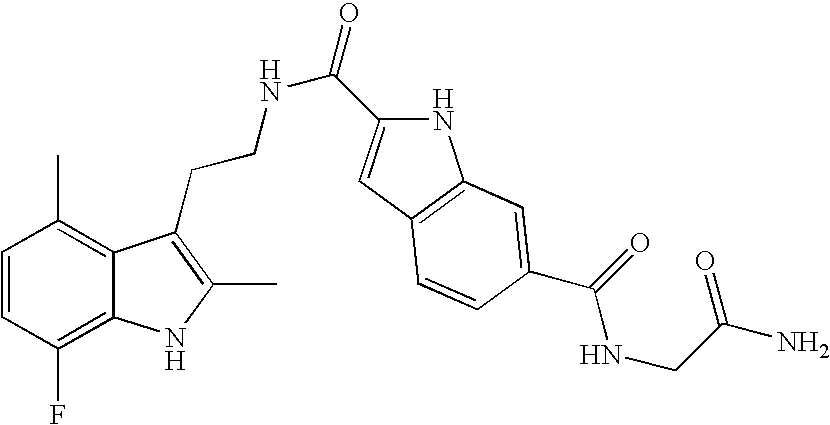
C1=CC(F)=C2C(=C1C)C(CCNC(=O)C1=CC3=C(N1)C=C(C(=O)NCC(N)=O)C=C3)=C(C)N2
